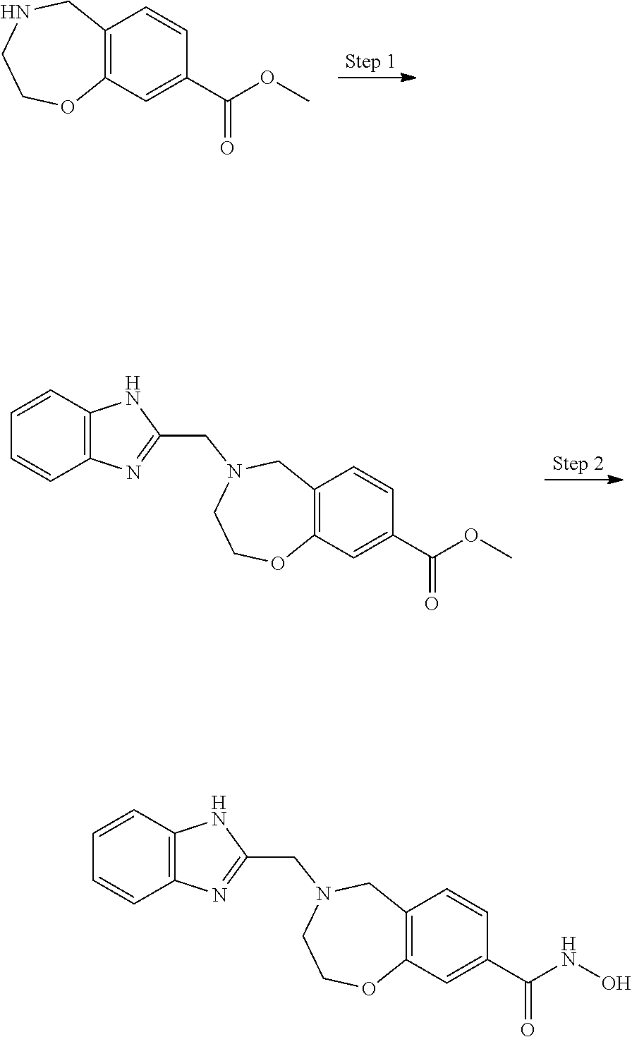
C12=C(C=C(C(OC)=O)C=C1)OCCNC2.C12=C(C=C(C(OC)=O)C=C1)OCCN(CC1=NC3=C(N1)C=CC=C3)C2.C12=C(C=C(C(NO)=O)C=C1)OCCN(CC1=NC3=C(N1)C=CC=C3)C2
